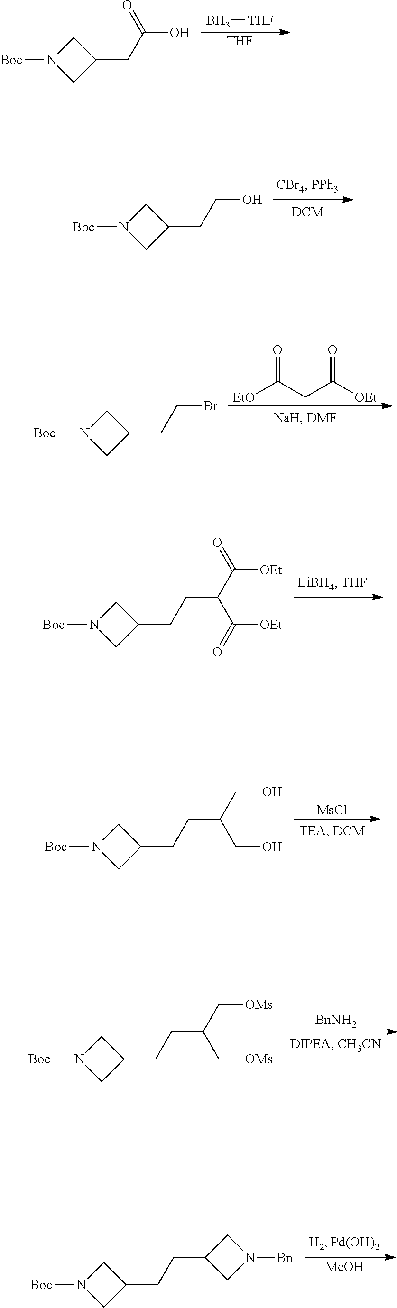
B[THF].[THF].[Boc]N1CC(CC(O)=O)C1.[Boc]N1CC(CCO)C1.[EtO]C(CC([OEt])=O)=O.[Boc]N1CC(CCBr)C1.[Boc]N1CC(CCC(C([OEt])=O)C([OEt])=O)C1.[MsCl].[Boc]N1CC(CCC(CO)CO)C1.[BnNH2].[Boc]N1CC(CCC(C[OMs])C[OMs])C1.[MeOH].[Boc]N1CC(CCC2CN([Bn])C2)C1
